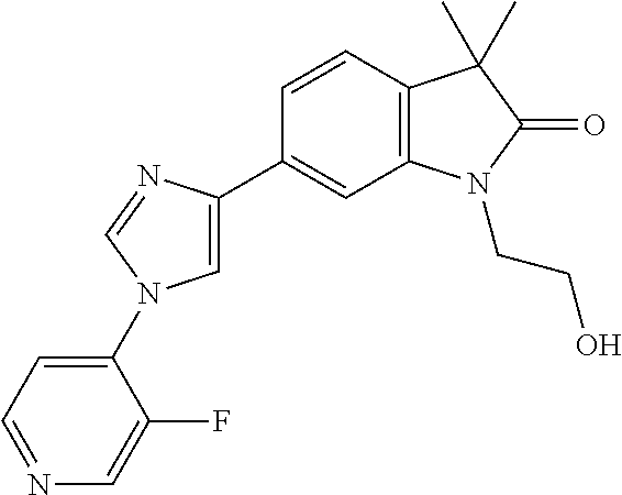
C1=CC2=C(C=C1C1=CN(C3=CC=NC=C3F)C=N1)N(CCO)C(=O)C2(C)C
